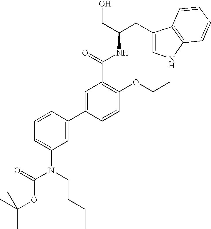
C(C)(OC(N(CCCC)C1=CC=CC(C2=CC(C(=O)NC(CC3=CNC4=C3C=CC=C4)CO)=C(OCC)C=C2)=C1)=O)(C)C
